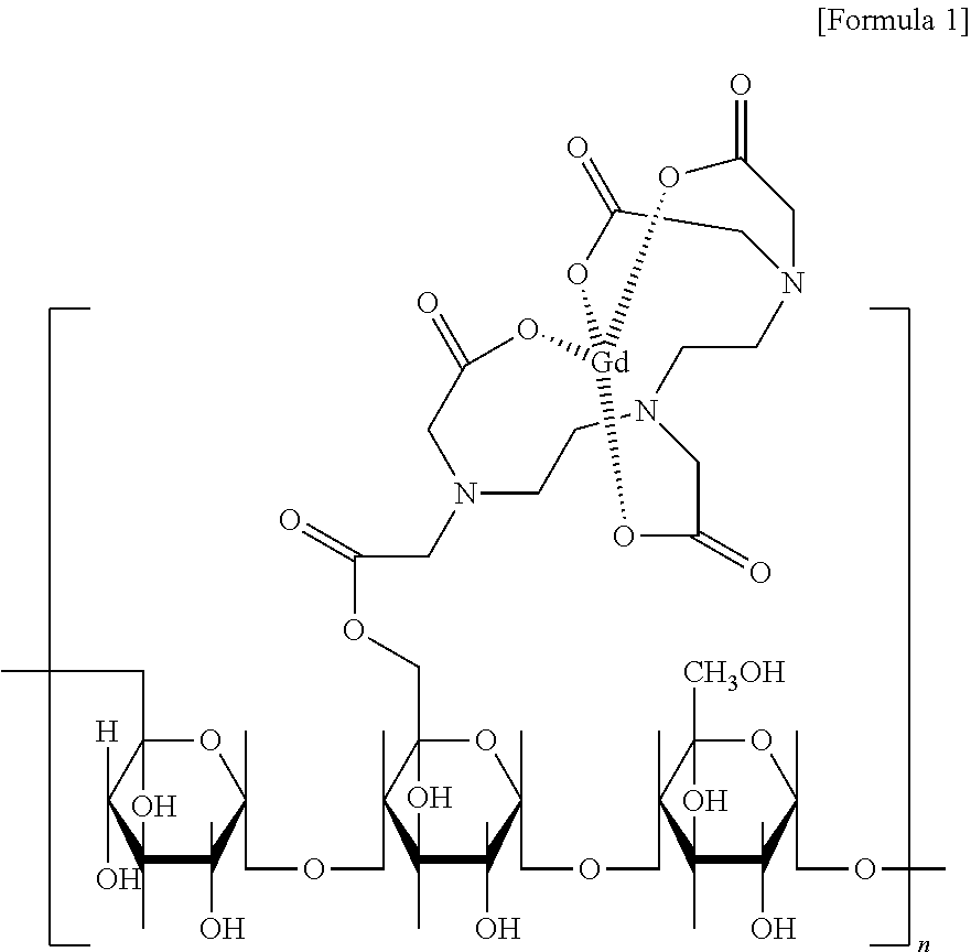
O1C2(CC)C([H])(O)C(C)(C(O)(C)C1(C)COCC1(C)C3(COC(=O)CN4CCN5CCN6CC(=O)O[Gd](OC(=O)C4)(OC(=O)C6)OC(=O)C5)OC(C)(COCC4(C)C5([CH3OH])OC(C)(COC)C(O)(C)C4(C)O5)C(O)(C)C1(C)O3)O2
